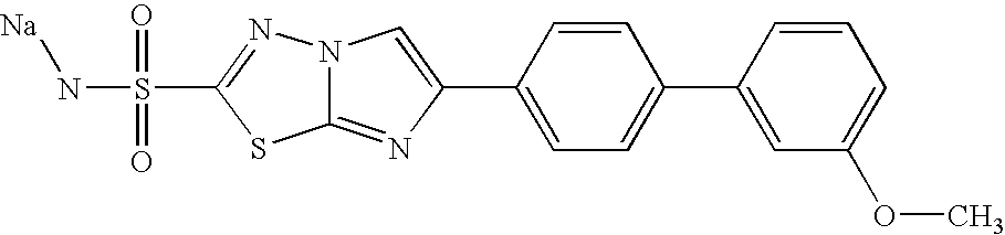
C12=NC(C3=CC=C(C4=CC(OC)=CC=C4)C=C3)=CN1N=C(S(=O)(=O)N[Na])S2
